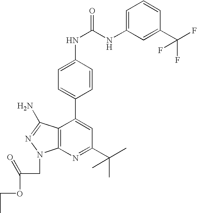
C12=C(N=C(C(C)(C)C)C=C1C1=CC=C(NC(NC3=CC=CC(C(F)(F)F)=C3)=O)C=C1)N(CC(OCC)=O)N=C2N
